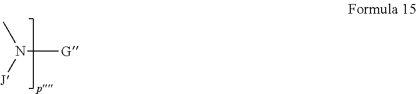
CN([G])[J]
